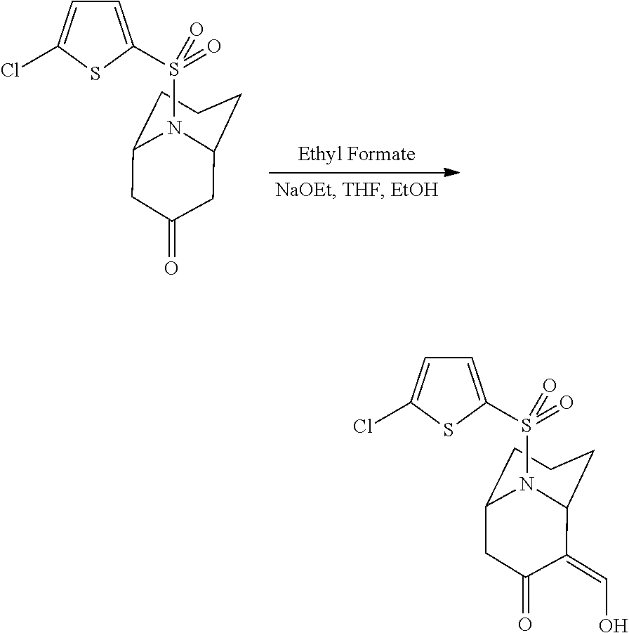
C1C2CCCC(CC1=O)N2S(=O)(=O)C1=CC=C(Cl)S1.C1(=CO)C2CCCC(CC1=O)N2S(=O)(=O)C1=CC=C(Cl)S1
